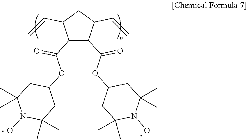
C1(C(=O)OC2CC(C)(C)N(O)C(C)(C)C2)C(C(=O)OC2CC(C)(C)N(O)C(C)(C)C2)C(C=C)CC1C=C
